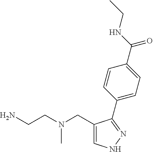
C1=C(CN(CCN)C)C(C2=CC=C(C(NCC)=O)C=C2)=NN1
